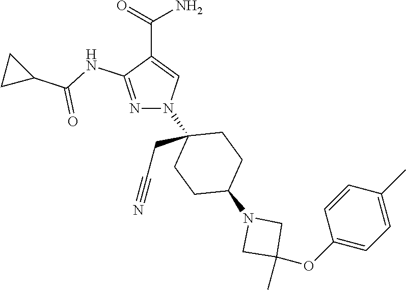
C(C1=CN(C2(CC#N)CCC(N3CC(OC4=CC=C(C)C=C4)(C)C3)CC2)N=C1NC(C1CC1)=O)(=O)N
